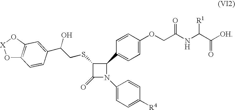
C1(C2=CC=C(OCC(NC(C([OH])=O)[R1])=O)C=C2)C(SCC(C2=CC3=C(C=C2)O[X]O3)O)C(=O)N1C1=CC=C([R4])C=C1
